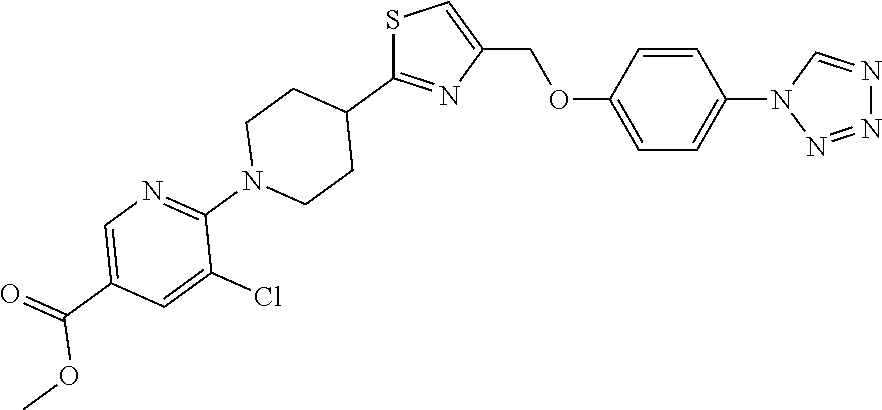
S1C(C2CCN(C3=NC=C(C(=O)OC)C=C3Cl)CC2)=NC(COC2=CC=C(N3C=NN=N3)C=C2)=C1
